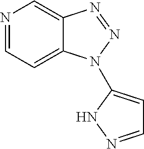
N1=CC=C2C(=C1)N=NN2C1=CC=NN1
